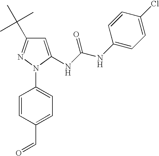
N1(C2=CC=C(C=O)C=C2)C(NC(NC2=CC=C(Cl)C=C2)=O)=CC(C(C)(C)C)=N1
